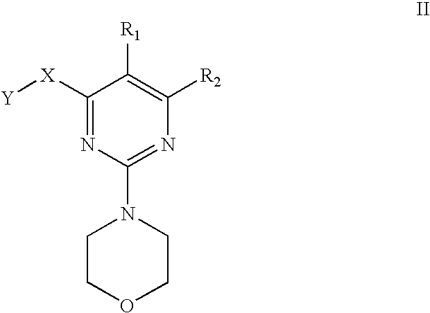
C1([X][Y])=NC(N2CCOCC2)=NC([R2])=C1[R1]
